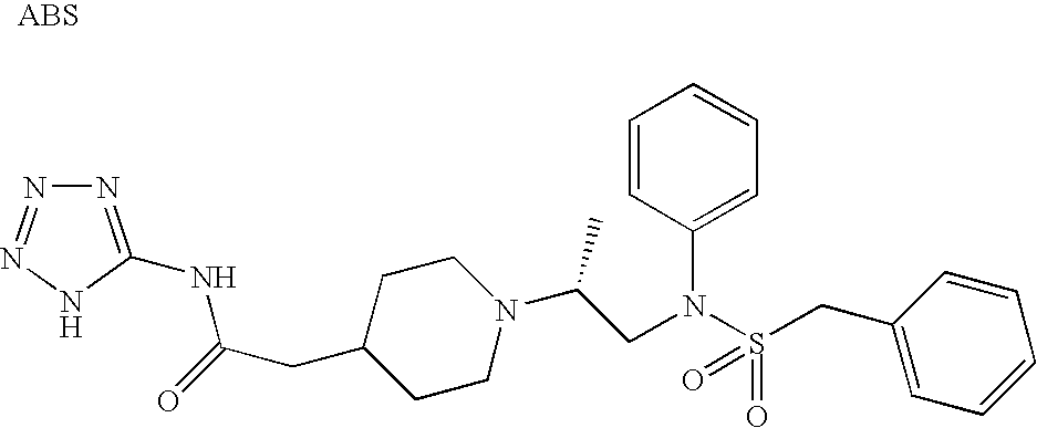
N1=C(NC(=O)CC2CCN(C(C)CN(C3=CC=CC=C3)S(=O)(CC3=CC=CC=C3)=O)CC2)NN=N1
